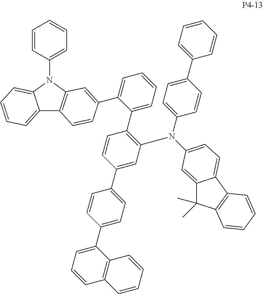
C12=CC=CC=C1N(C1=CC=CC=C1)C1=C2C=CC(C2=CC=CC=C2C2=C(N(C3=CC=C(C4=CC=CC=C4)C=C3)C3=CC=C4C(=C3)C(C)(C)C3=C4C=CC=C3)C=C(C3=CC=C(C4=CC=CC5=C4C=CC=C5)C=C3)C=C2)=C1
